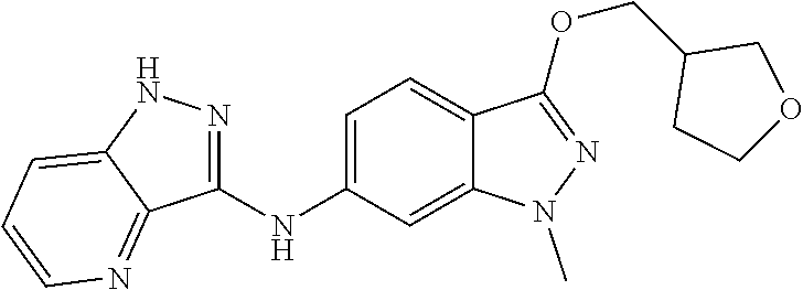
C1(NC2=CC=C3C(=C2)N(C)N=C3OCC2CCOC2)=NNC2=CC=CN=C12
